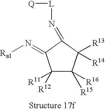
C1([R12])([R11])C([R15])([R16])C([R13])([R14])C(=N[L][Q])C1=N[Ra1]
